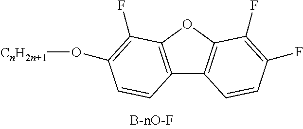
C12=C(OC3=C1C=CC(F)=C3F)C(F)=C(O[CnH2n+1])C=C2
